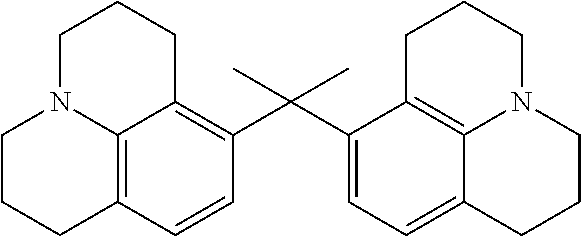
C1=CC2=C3C(=C1C(C)(C)C1=CC=C4C5=C1CCCN5CCC4)CCCN3CCC2
